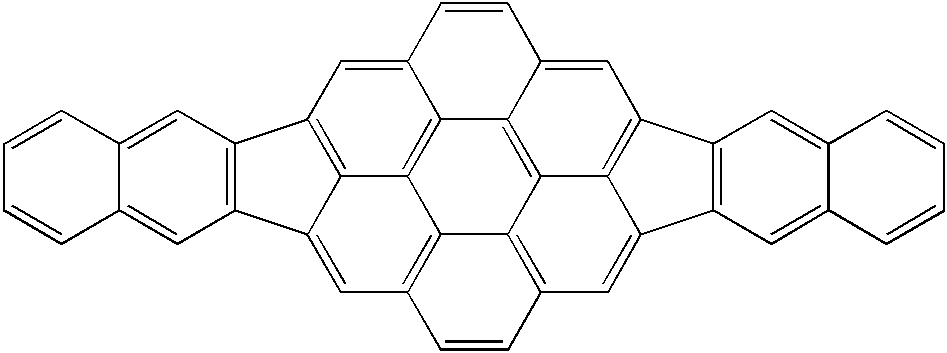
C1=C2C3=C4C5=C(C=C6C4=C1C1=C6C=C4C(=C1)C=CC=C4)C=CC1=C5C4=C3C(=CC3=C4C(=C1)C1=C3C=C3C(=C1)C=CC=C3)C=C2
